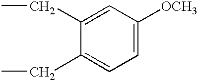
C1(CC)=CC([OCH3])=CC=C1CC
